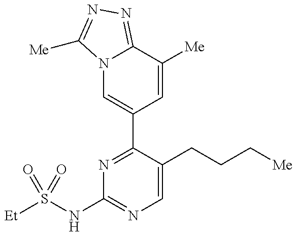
N12C=C(C3=NC(NS([Et])(=O)=O)=NC=C3CCC[Me])C=C([Me])C1=NN=C2[Me]
